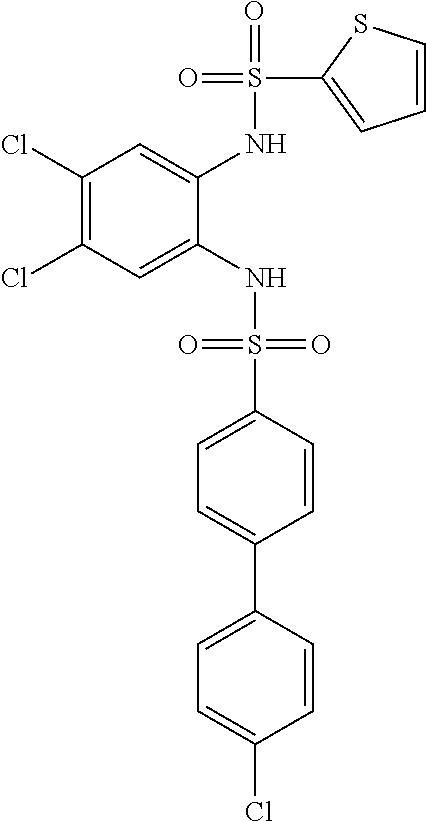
C1(Cl)=C(Cl)C=C(NS(=O)(=O)C2=CC=C(C3=CC=C(Cl)C=C3)C=C2)C(NS(=O)(C2=CC=CS2)=O)=C1
